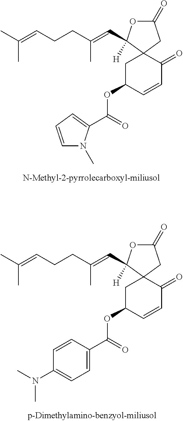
CC(=CCCC(=CC1([H])OC(=O)CC12CC(OC(=O)C1=CC=CN1C)C=CC2=O)C)C.CC(=CCCC(=CC1([H])OC(=O)CC12CC(OC(=O)C1=CC=C(N(C)C)C=C1)C=CC2=O)C)C
